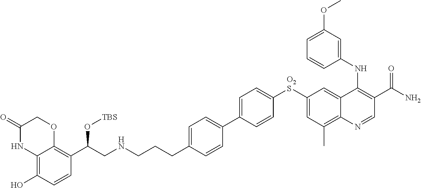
C12=C(O)C=CC(C(CNCCCC3=CC=C(C4=CC=C([O2S]C5=CC(C)=C6C(=C5)C(NC5=CC(OC)=CC=C5)=C(C(N)=O)C=N6)C=C4)C=C3)O[TBS])=C1OCC(=O)N2
